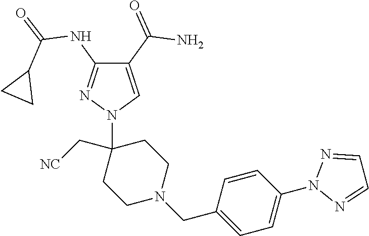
C1(C(=O)N)=CN(C2(C[NC])CCN(CC3=CC=C(N4N=CC=N4)C=C3)CC2)N=C1NC(=O)C1CC1
